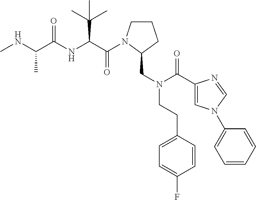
C1CN(C(C(NC(C(NC)C)=O)C(C)(C)C)=O)C(CN(C(=O)C2=CN(C3=CC=CC=C3)C=N2)CCC2=CC=C(F)C=C2)C1
